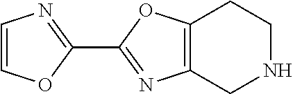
C12=C(CNCC1)N=C(C1=NC=CO1)O2
